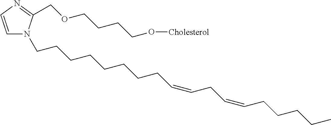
C1=CN=C(COCCCCO[Cholesterol])N1CCCCCCCCC=CCC=CCCCCC
